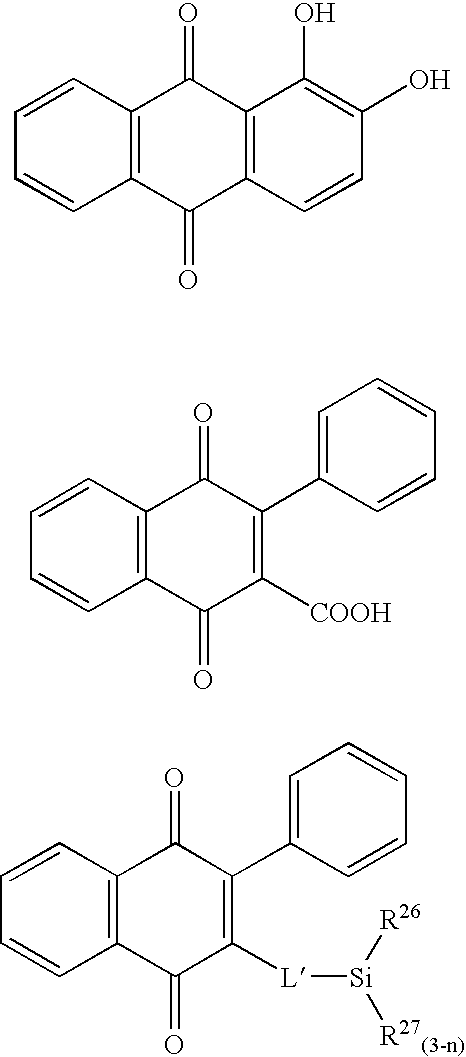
C1=CC2=C(C=C1)C(=O)C1=C(C2=O)C(O)=C(O)C=C1.C1=CC2=C(C=C1)C(=O)C([COOH])=C(C1=CC=CC=C1)C2=O.C1=CC2=C(C=C1)C(=O)C([L][Si]([R27(3-n)])[R26])=C(C1=CC=CC=C1)C2=O
